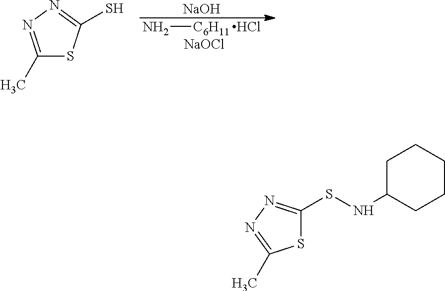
N[C6H11].[NaOCl].[NaOH].C1(C)=NN=C(S)S1.Cl.C1C(NSC2=NN=C(C)S2)CCCC1
